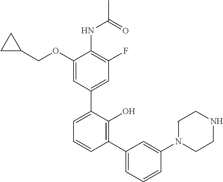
CC(=O)NC1=C(F)C=C(C2=CC=CC(C3=CC=CC(N4CCNCC4)=C3)=C2O)C=C1OCC1CC1
